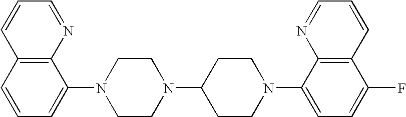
C12=C(C=CC=C1N1CCN(C3CCN(C4=CC=C(F)C5=C4N=CC=C5)CC3)CC1)C=CC=N2
